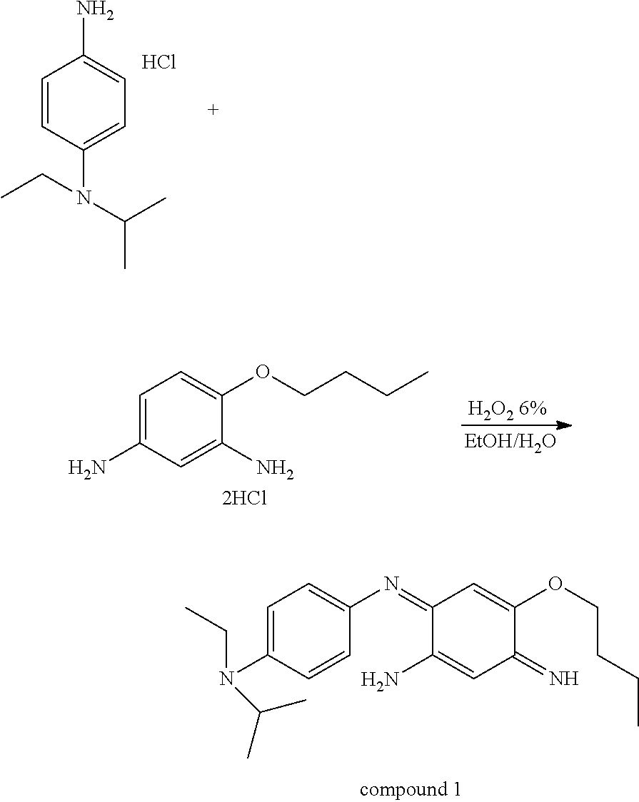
C1=CC(N(C(C)C)CC)=CC=C1N.Cl.C1=C(N)C=C(N)C(OCCCC)=C1.C1=C(N(CC)C(C)C)C=CC(N=C2C(N)=CC(=N)C(OCCCC)=C2)=C1
